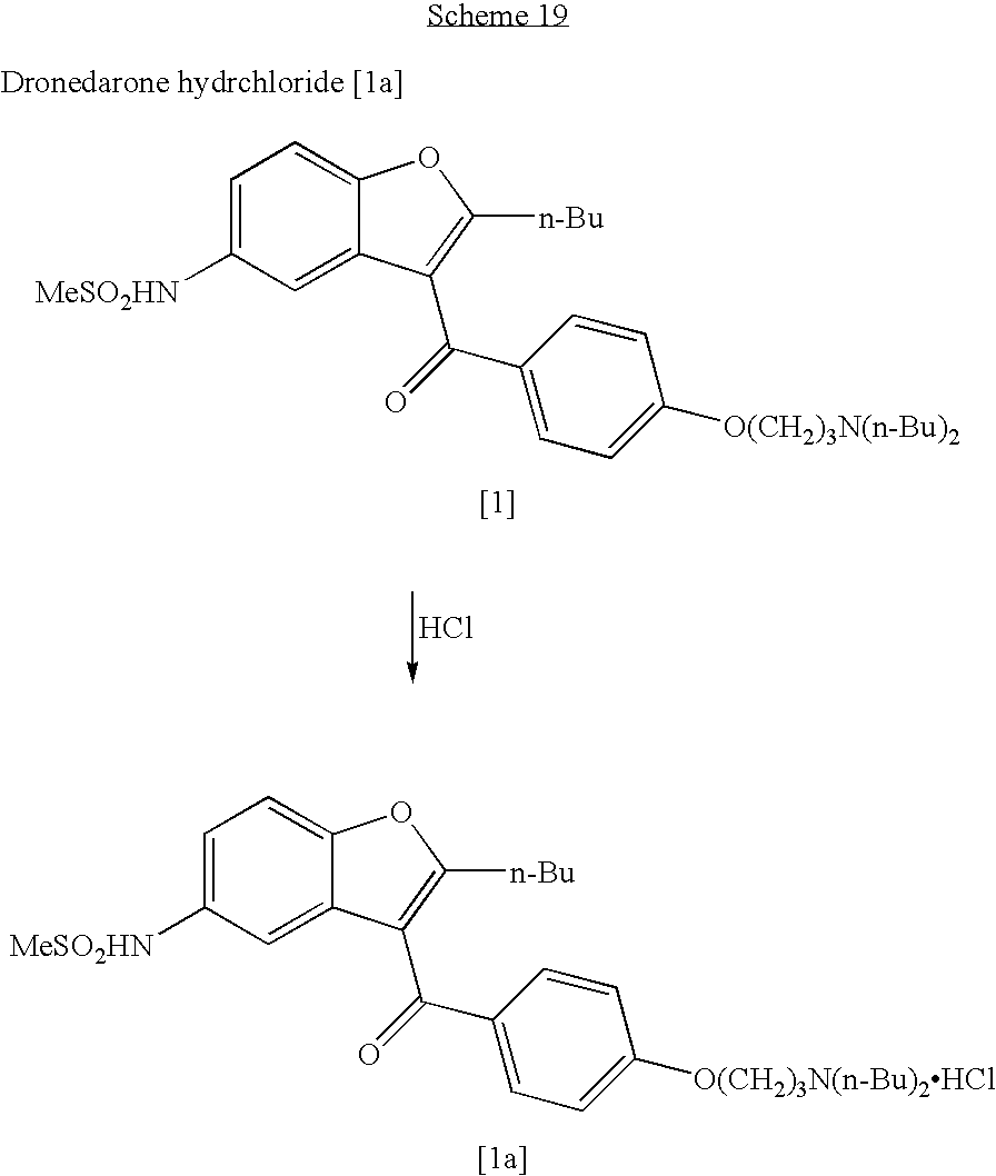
C1=C([MeSO2HN])C=C2C(=C1)OC([n-Bu])=C2C(=O)C1=CC=C([O(CH2)3N(n-Bu)2HCl])C=C1.C1=C([MeSO2HN])C=C2C(=C1)OC([n-Bu])=C2C(=O)C1=CC=C([O(CH2)3N(n-Bu)2])C=C1.Cl
